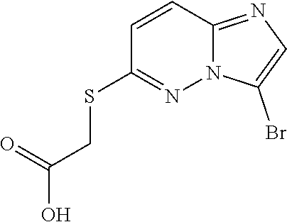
C1=CC2=NC=C(Br)N2N=C1SCC(=O)O
